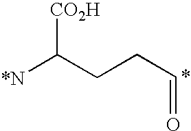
C(C=O)CC([*N])[CO2H]
